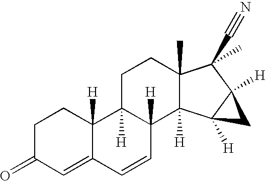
C1=C2C([H])(CCC1=O)C1([H])C([H])(C=C2)C2([H])C(C)(CC1)C(C#N)(C)C1([H])C2([H])C1
